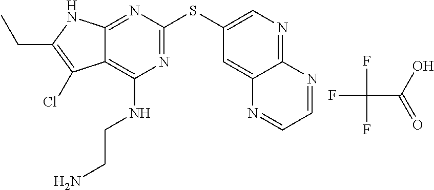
S(C1=NC(NCCN)=C2C(=N1)NC(CC)=C2Cl)C1=CN=C2C(=C1)N=CC=N2.FC(C(O)=O)(F)F
